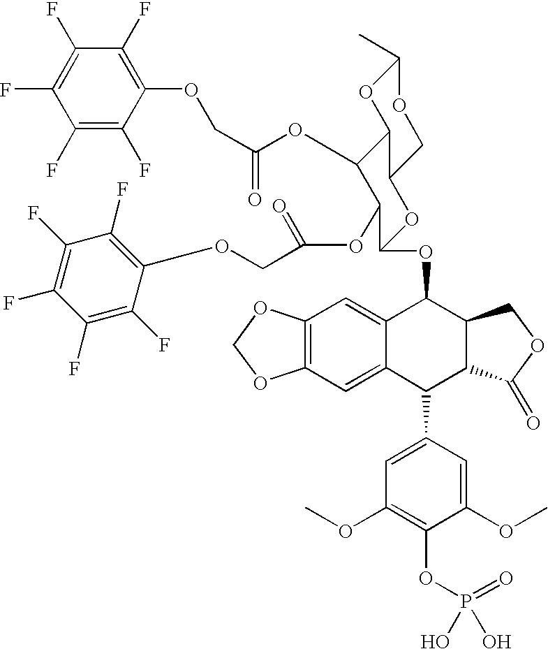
C1(F)=C(F)C(OCC(OC2C(OC(COC3=C(F)C(F)=C(F)C(F)=C3F)=O)C(OC3C4=CC5=C(C=C4C(C4=CC(OC)=C(OP(=O)(O)O)C(OC)=C4)C4C3COC4=O)OCO5)OC3C2OC(C)OC3)=O)=C(F)C(F)=C1F
